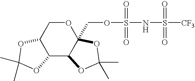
C12C(C3C(COS(NS([CF3])(=O)=O)(=O)=O)(OC1)OC(C)(C)O3)OC(C)(C)O2
